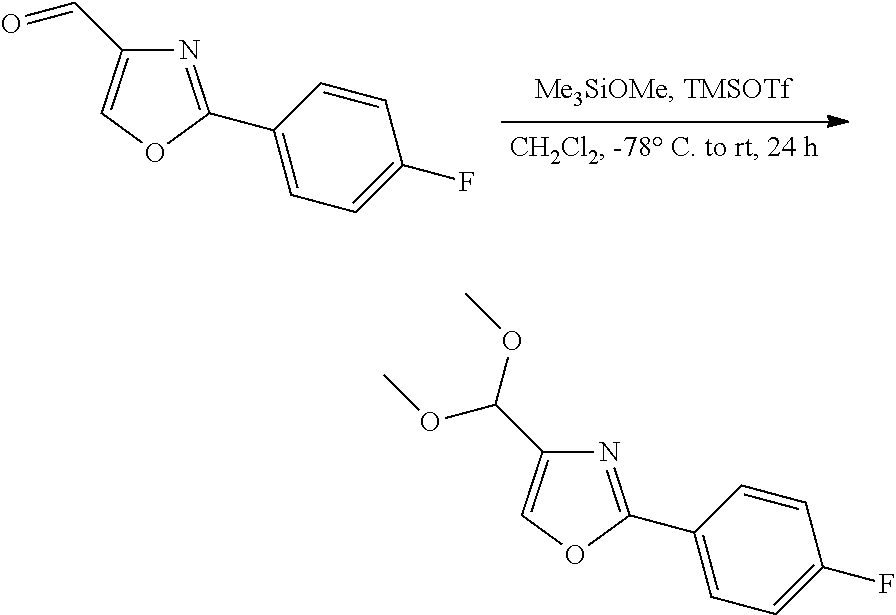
C1(C2=NC(C=O)=CO2)=CC=C(F)C=C1.C1(C2=NC(C(OC)OC)=CO2)=CC=C(F)C=C1
